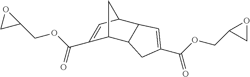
C1(C(OCC2OC2)=O)=CC2C3C(C1C2)CC(C(OCC1CO1)=O)=C3
